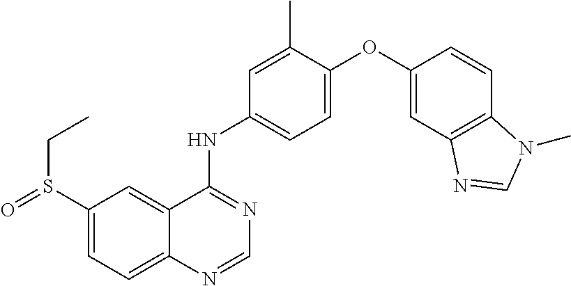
C12=CC=C(S(=O)CC)C=C1C(NC1=CC=C(OC3=CC4=C(C=C3)N(C)C=N4)C(C)=C1)=NC=N2
